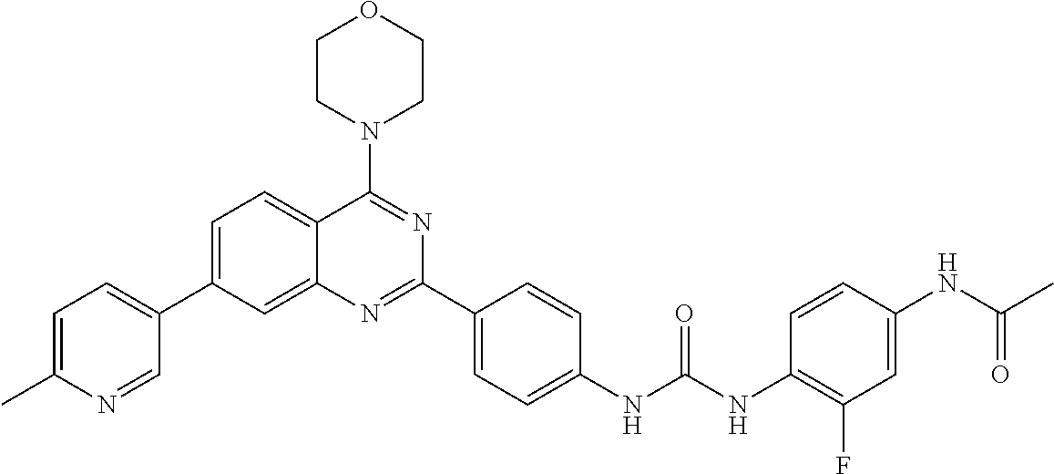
C1=C(C2=CC=C(C)N=C2)C=C2C(=C1)C(N1CCOCC1)=NC(C1=CC=C(NC(NC3=C(F)C=C(NC(C)=O)C=C3)=O)C=C1)=N2
